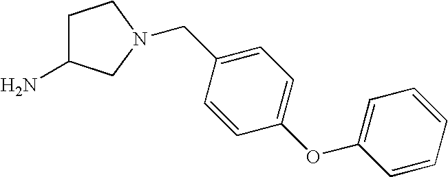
C1C(N)CN(CC2=CC=C(OC3=CC=CC=C3)C=C2)C1
